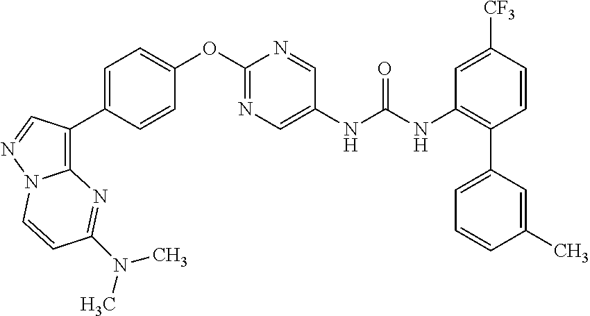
C1=CC([CF3])=CC(NC(NC2=CN=C(OC3=CC=C(C4=C5N(N=C4)C=CC(N(C)C)=N5)C=C3)N=C2)=O)=C1C1=CC=CC(C)=C1
